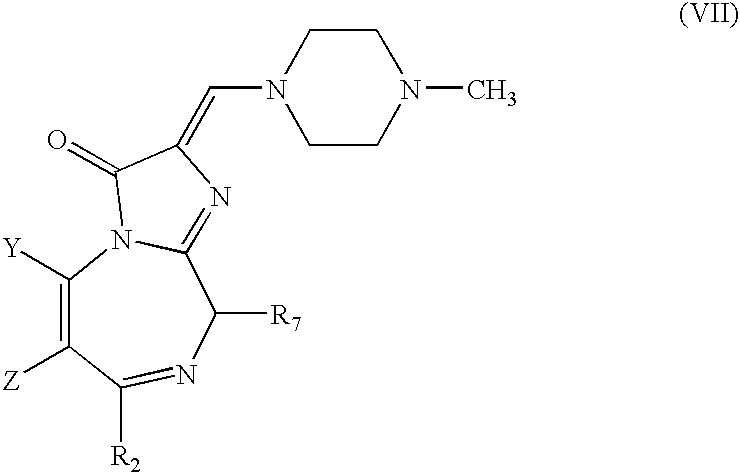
C1([Z])=C([Y])N2C(=NC(=CN3CCN(C)CC3)C2=O)C([R7])N=C1[R2]
